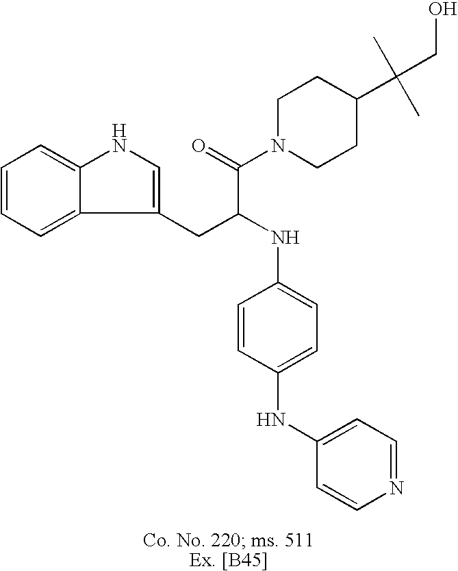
C1=CC=C2C(=C1)NC=C2CC(NC1=CC=C(NC2=CC=NC=C2)C=C1)C(=O)N1CCC(C(C)(C)CO)CC1
